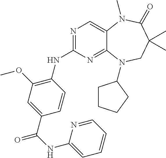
N1=C(NC2=C(OC)C=C(C(NC3=CC=CC=N3)=O)C=C2)N=C2C(=C1)N(C)C(=O)C(C)(C)CN2C1CCCC1
